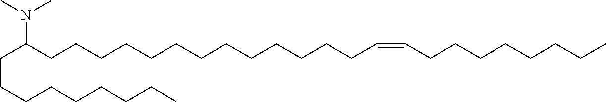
C(C(CCCCCCCCCCCCCC=CCCCCCCCC)N(C)C)CCCCCCCC
